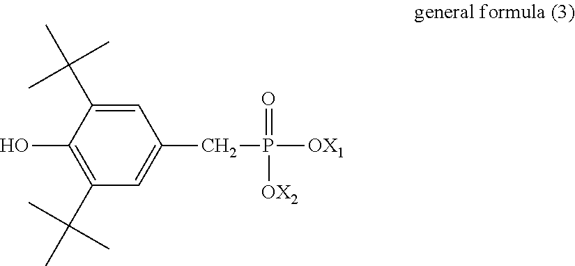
C1(C(C)(C)C)=CC(CP([OX1])(=O)[OX2])=CC(C(C)(C)C)=C1O
